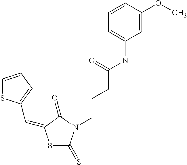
S1C(=S)N(CCCC(NC2=CC=CC(OC)=C2)=O)C(=O)C1=CC1=CC=CS1
